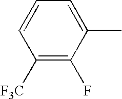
C1([F3C])=C(F)C(C)=CC=C1
